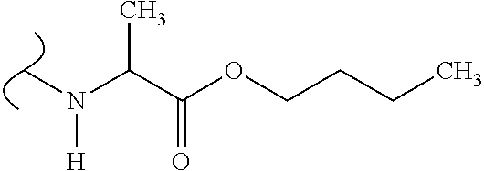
CN(C(C(=O)OCCCC)C)[H]
